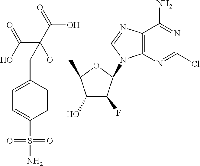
C12=C(N=CN1C1C(F)C(O)C(COC(C(O)=O)(C(=O)O)CC3=CC=C(S(=O)(=O)N)C=C3)O1)C(N)=NC(Cl)=N2
